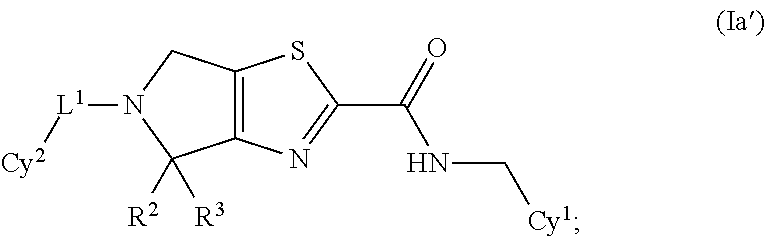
C12=C(N=C(C(=O)NC[Cy1])S1)C([R2])([R3])N([L1][Cy2])C2
